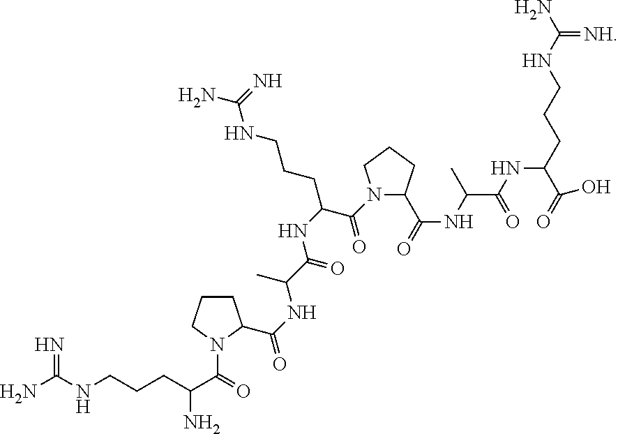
N1(C(C(CCCNC(=N)N)N)=O)C(C(NC(C(NC(C(N2C(C(NC(C(NC(C(=O)O)CCCNC(=[NH])N)=O)C)=O)CCC2)=O)CCCNC(N)=N)=O)C)=O)CCC1
